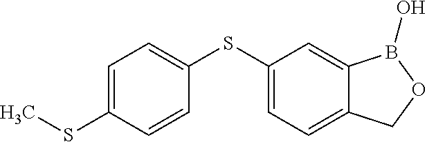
C1=C(SC)C=CC(SC2=CC=C3C(=C2)B(O)OC3)=C1
